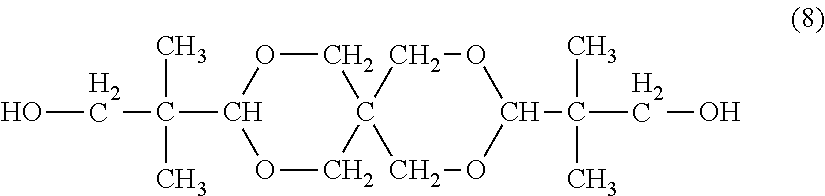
O1CC2(COC1C(CO)(C)C)COC(C(CO)(C)C)OC2
